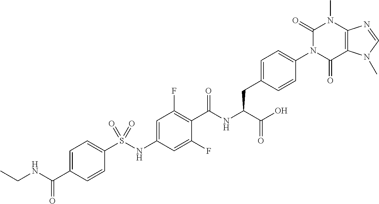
C12=C(C(=O)N(C3=CC=C(CC(C(=O)O)NC(=O)C4=C(F)C=C(NS(C5=CC=C(C(NCC)=O)C=C5)(=O)=O)C=C4F)C=C3)C(=O)N1C)N(C)C=N2
